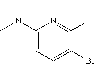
C1(N(C)C)=CC=C(Br)C(OC)=N1
